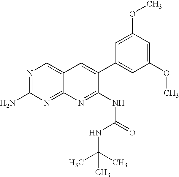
C1(C2=CC(OC)=CC(OC)=C2)=CC2=CN=C(N)N=C2N=C1NC(=O)NC(C)(C)C
